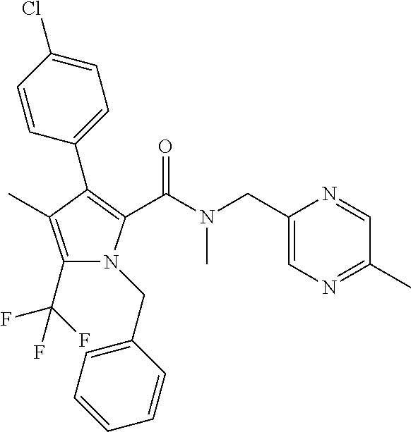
C1(C2=C(C(=O)N(CC3=CN=C(C)C=N3)C)N(CC3=CC=CC=C3)C(C(F)(F)F)=C2C)=CC=C(Cl)C=C1
